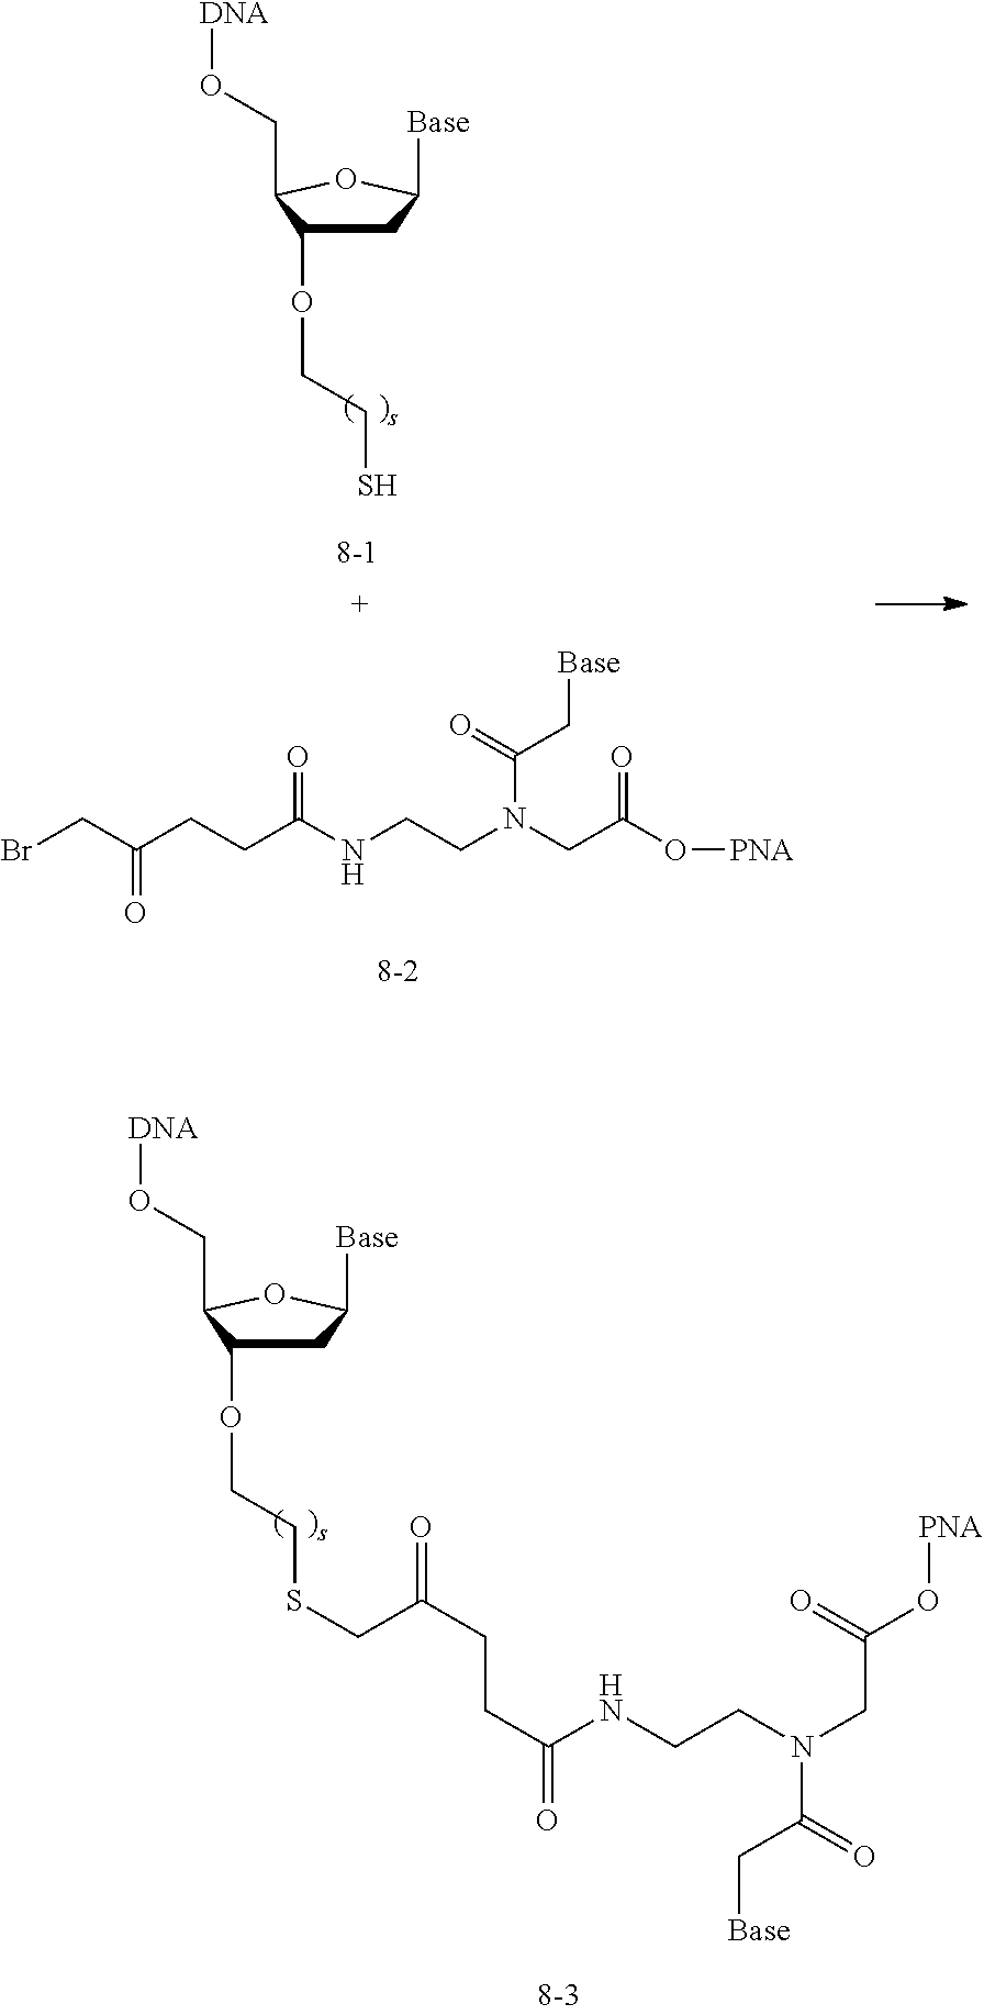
C1C(OCCS)C(CO[DNA])OC1[Base].C(C(NCCN(CC(O[PNA])=O)C(=O)C[Base])=O)CC(CBr)=O.C1C(OCCSCC(CCC(=O)NCCN(C(=O)C[Base])CC(O[PNA])=O)=O)C(CO[DNA])OC1[Base]
